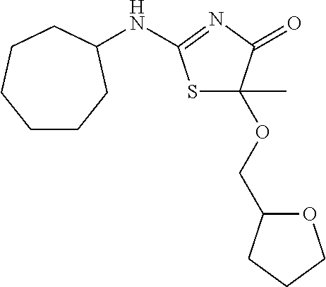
S1C(C)(OCC2OCCC2)C(=O)N=C1NC1CCCCCC1
